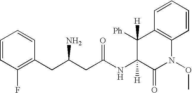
C1=CC(F)=C(CC(CC(NC2([H])C(=O)N(OC)C3=C(C2([Ph])[H])C=CC=C3)=O)N)C=C1
